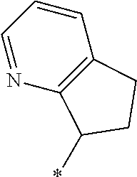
C1=NC2=C(C=C1)CCC2*
